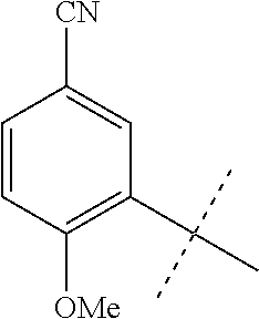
C1(C(C)(C)C)=C([OMe])C=CC([CN])=C1
